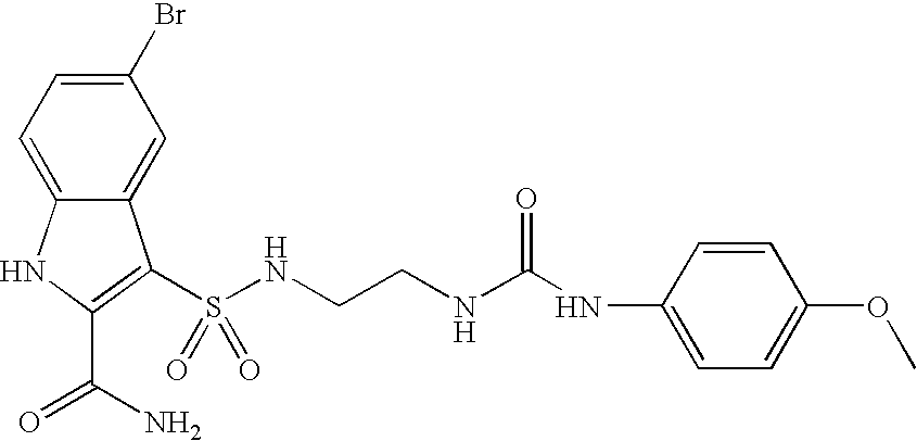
C1(Br)=CC=C2C(=C1)C(S(=O)(=O)NCCNC(NC1=CC=C(OC)C=C1)=O)=C(C(N)=O)N2
